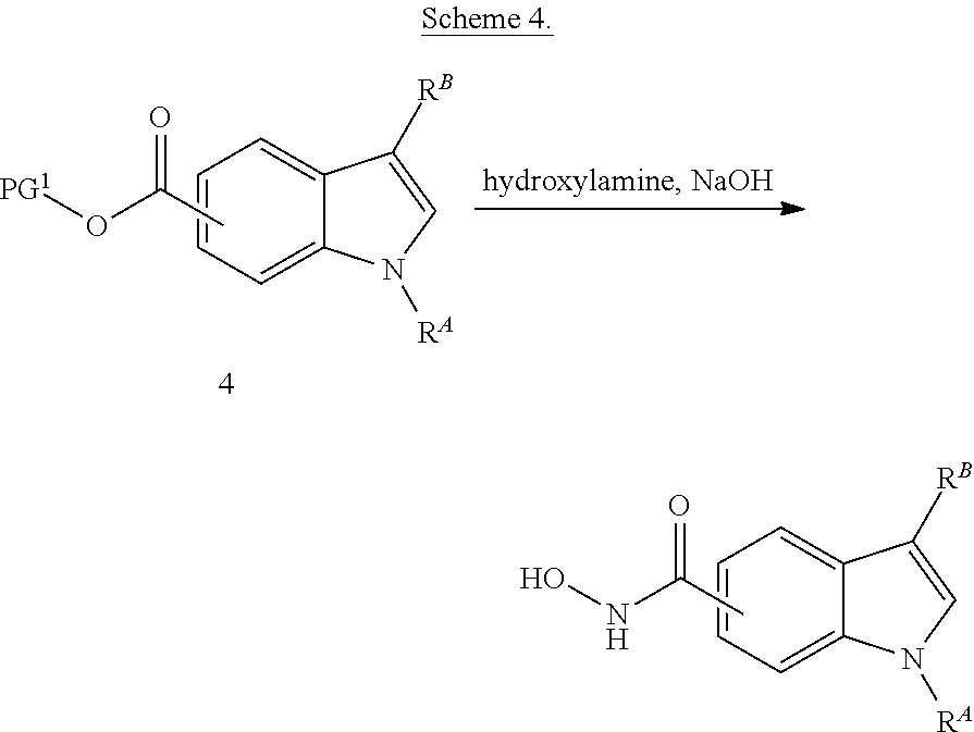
C1=CC=C2C(=C1)C([RB])=CN2[RA].CC(NO)=O.C1=CC=C2C(=C1)C([RB])=CN2[RA].CC(O[PG1])=O
